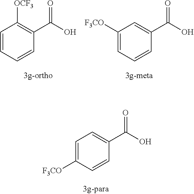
C1=C([F3CO])C=CC(C(O)=O)=C1.C1=CC=CC(C(O)=O)=C1[OCF3].C1([F3CO])=CC=CC(C(O)=O)=C1
